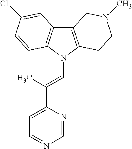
C12=C(N(C=C(C3=CC=NC=N3)C)C3=C1C=C(Cl)C=C3)CCN(C)C2
